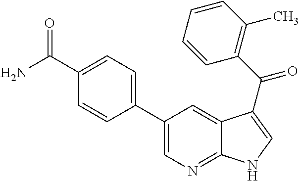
C1(C2=CC=C(C(N)=O)C=C2)=CN=C2C(=C1)C(C(C1=C(C)C=CC=C1)=O)=CN2
